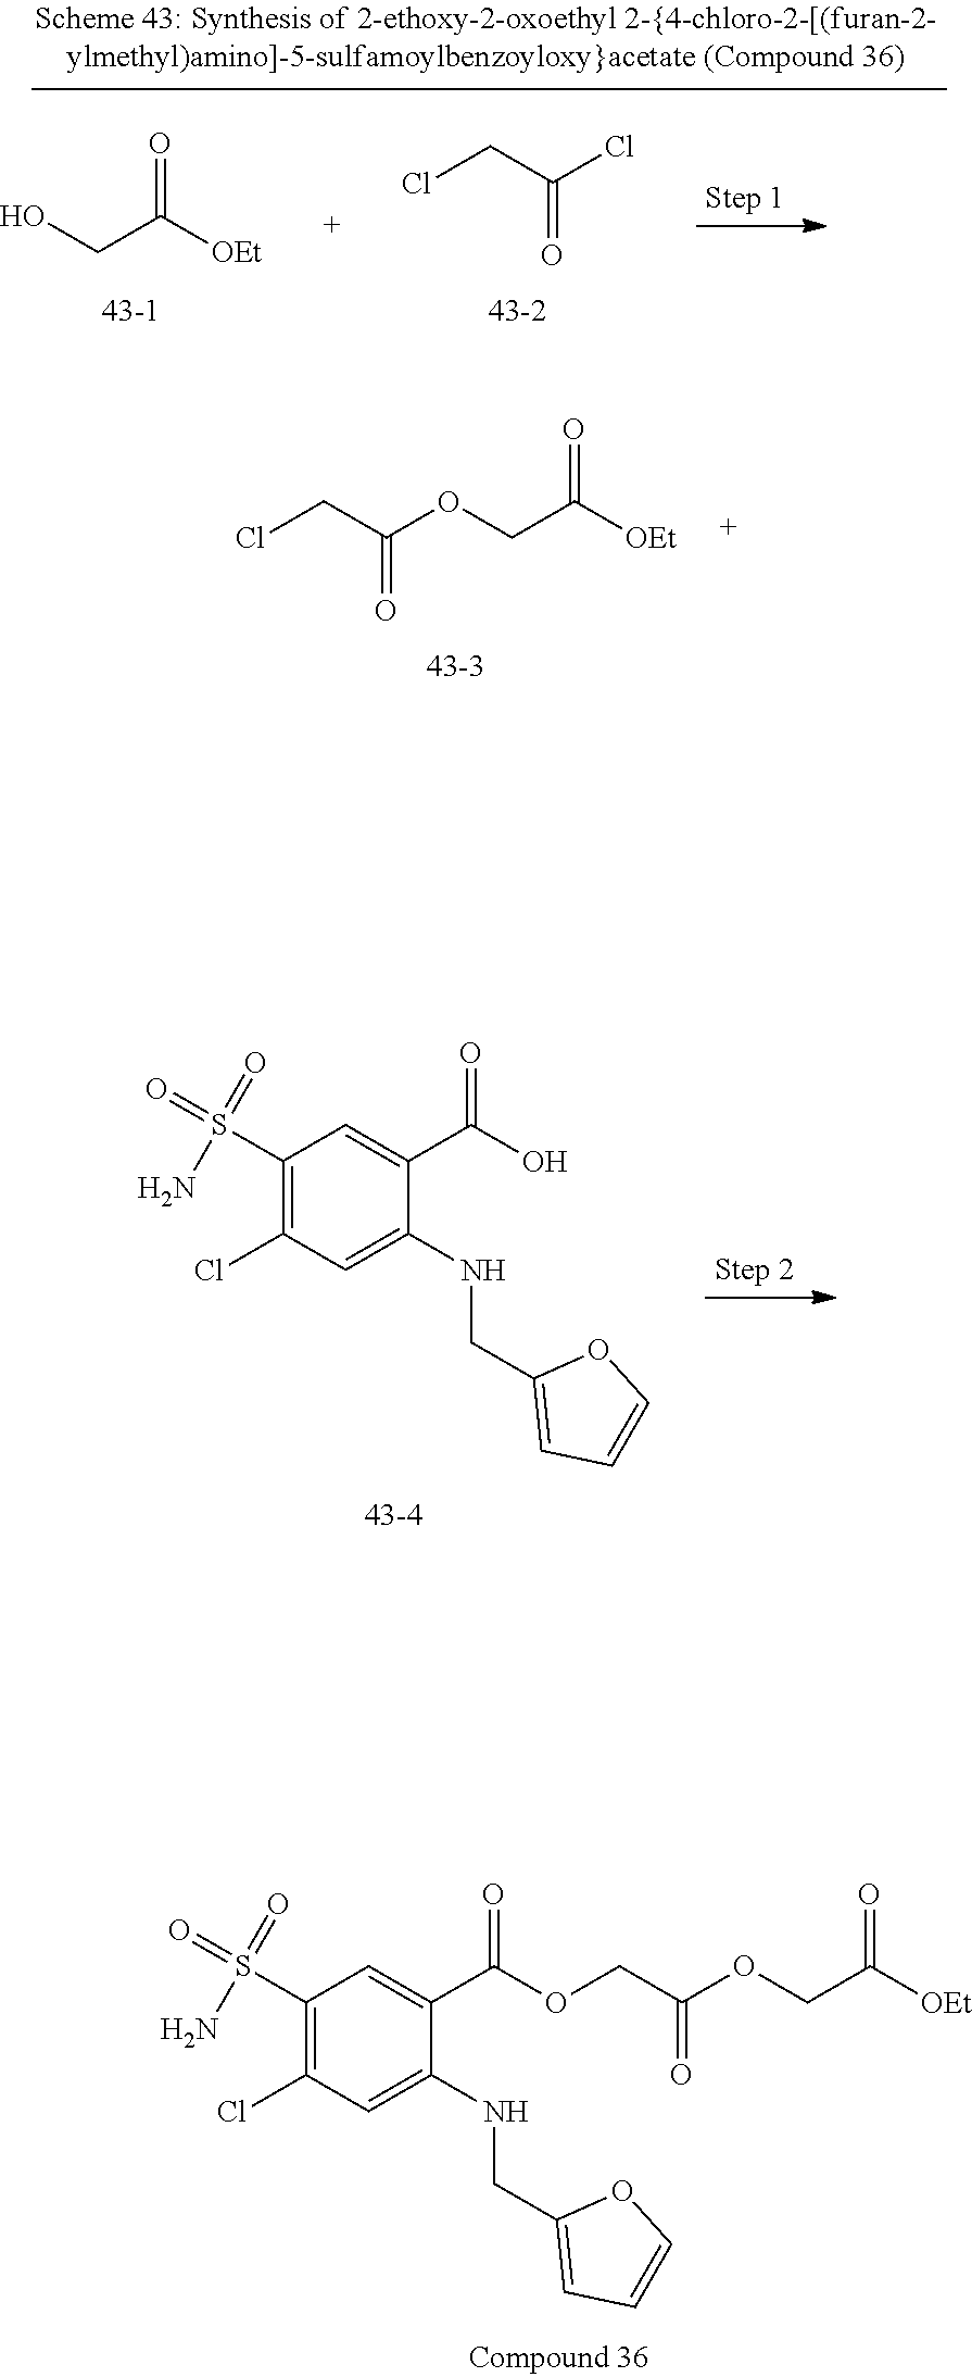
O=S(N)(=O)C1=C(Cl)C=C(NCC2=CC=CO2)C(C(=O)OCC(=O)OCC(=O)[OEt])=C1.C(C(=O)OCC(=O)[OEt])Cl.O=S(N)(=O)C1=C(Cl)C=C(NCC2=CC=CO2)C(C(=O)O)=C1.C(=O)(CCl)Cl.C(CO)(=O)[OEt]
